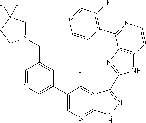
C1=NC=C(C2=CN=C3C(=C2F)C(C2=NC4=C(N2)C=CN=C4C2=C(F)C=CC=C2)=N[N H]3)C=C1CN1CC(F)(F)CC1
